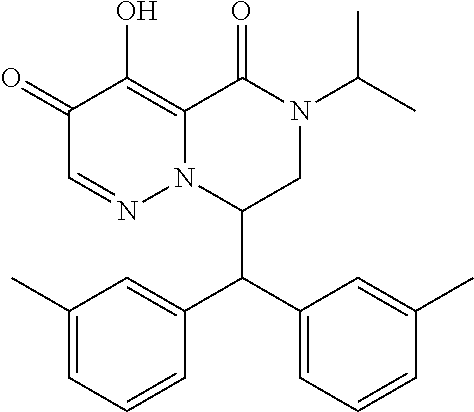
C1(=O)C=NN2C(=C1O)C(=O)N(C(C)C)CC2C(C1=CC=CC(C)=C1)C1=CC(C)=CC=C1
